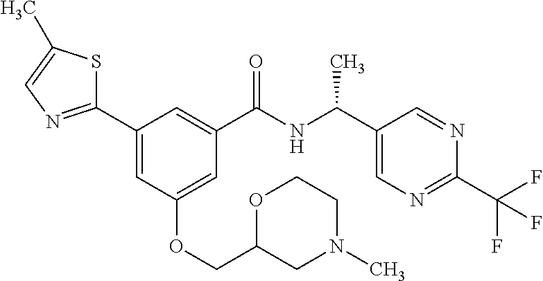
C1(C2=CC(OCC3OCCN(C)C3)=CC(C(NC(C3=CN=C(C(F)(F)F)N=C3)C)=O)=C2)=NC=C(C)S1
